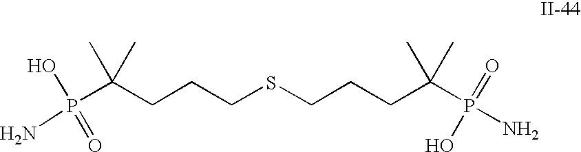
C(CCCSCCCC(C)(C)P(N)(=O)O)(P(N)(=O)O)(C)C
